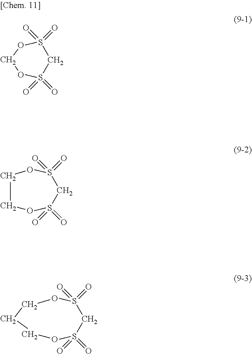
C1S(=O)(=O)OCOS1(=O)=O.C1S(=O)(=O)OCCOS1(=O)=O.C1S(=O)(=O)OCCCOS1(=O)=O
